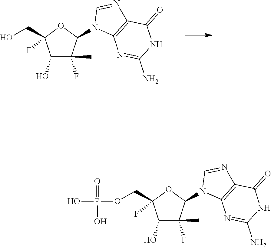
C1(O)C(F)(C)C(N2C3=C(N=C2)C(=O)NC(N)=N3)OC1(CO)F.C1(O)C(F)(C)C(N2C3=C(N=C2)C(=O)NC(N)=N3)OC1(COP(O)(=O)O)F
